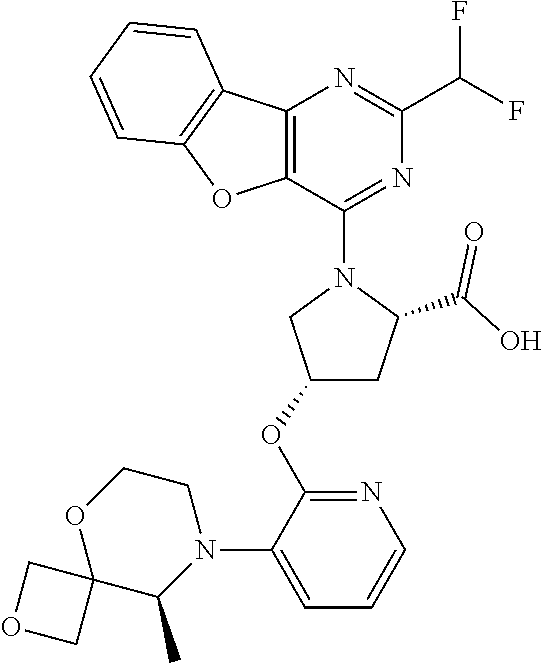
C12=C(C(N3CC(OC4=NC=CC=C4N4C(C)C5(OCC4)COC5)CC3C(=O)O)=NC(C(F)F)=N1)OC1=C2C=CC=C1
